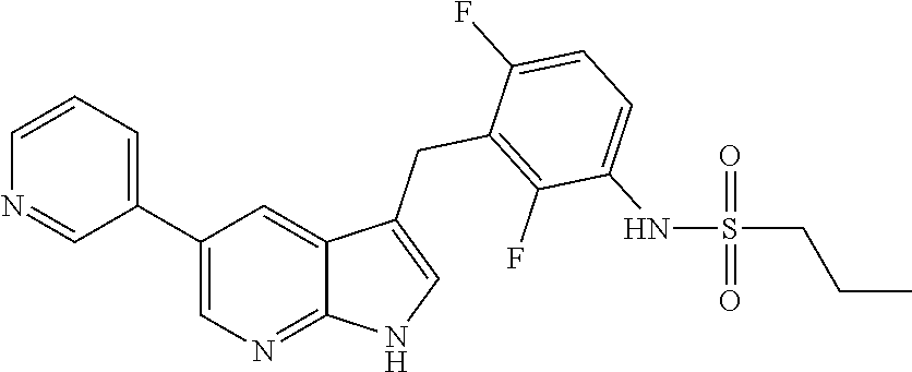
C1(C2=CC=CN=C2)=CN=C2C(=C1)C(CC1=C(F)C(NS(=O)(=O)CCC)=CC=C1F)=CN2
